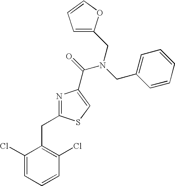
N1=C(CC2=C(Cl)C=CC=C2Cl)SC=C1C(=O)N(CC1=CC=CC=C1)CC1=CC=CO1
